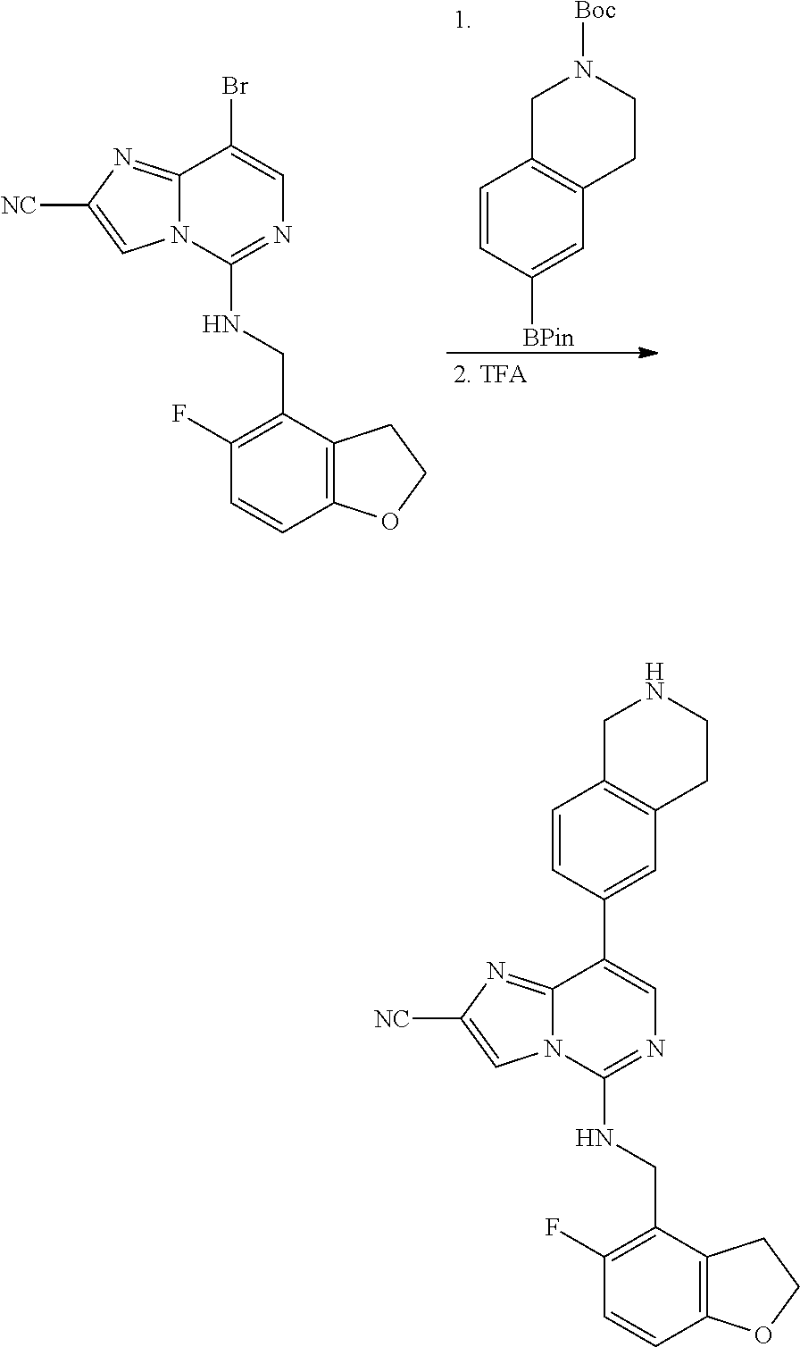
C(C1=C(F)C=CC2=C1CCO2)NC1=NC=C(C2=CC3=C(C=C2)CNCC3)C2=NC([NC])=CN12.C(C1=C(F)C=CC2=C1CCO2)NC1=NC=C(Br)C2=NC([NC])=CN12.C1C2=C(CCN1[Boc])C=C([BPin])C=C2
